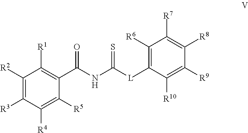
C1([R6])=C([L]C(NC(C2=C([R1])C([R2])=C([R3])C([R4])=C2[R5])=O)=S)C([R10])=C([R9])C([R8])=C1[R7]
